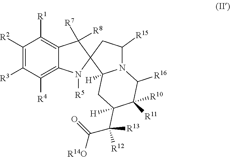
N1([R5])C2=C([R4])C([R3])=C([R2])C([R1])=C2C([R7])([R8])C12CC([R15])N1C2([H])CC(C(C([R14O])=O)([R12])[R13])([H])C([R10])([R11])C1[R16]
